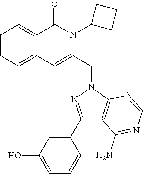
C1=CC=C2C(=C1C)C(=O)N(C1CCC1)C(CN1C3=C(C(N)=NC=N3)C(C3=CC(O)=CC=C3)=N1)=C2
